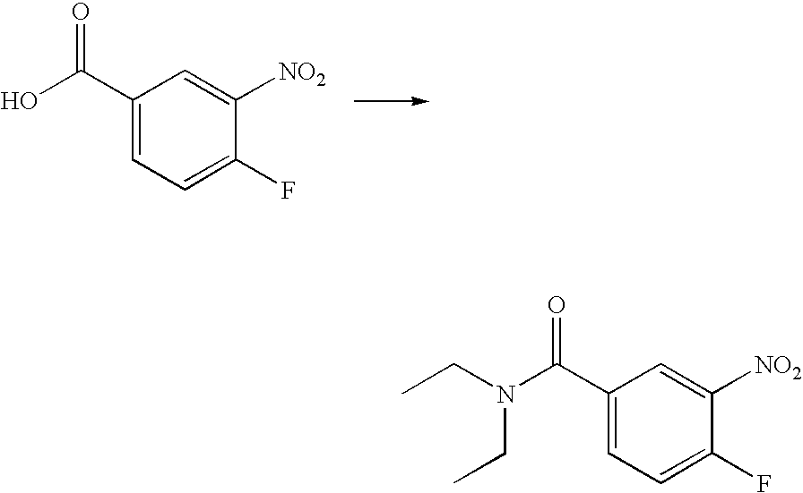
OC(C1=CC=C(F)C([NO2])=C1)=O.N(C(C1=CC=C(F)C([NO2])=C1)=O)(CC)CC
